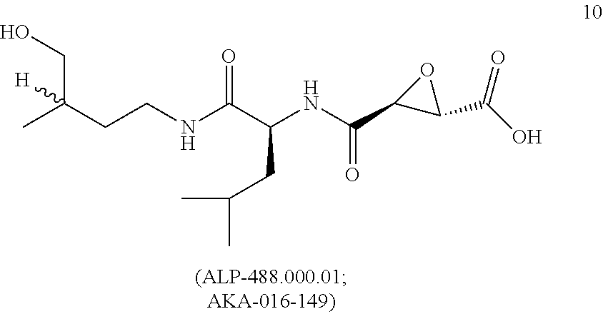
CC(CCNC(C(NC(C1C(C(O)=O)O1)=O)CC(C)C)=O)(CO)[H]
